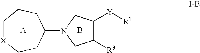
C1[X]CCC(N2CC([R3])C([Y][R1])C2)CC1.B
